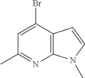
BrC1=CC(C)=NC2=C1C=CN2C
